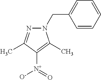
C1=C(CN2N=C(C)C([N+](=O)[O-])=C2C)C=CC=C1
